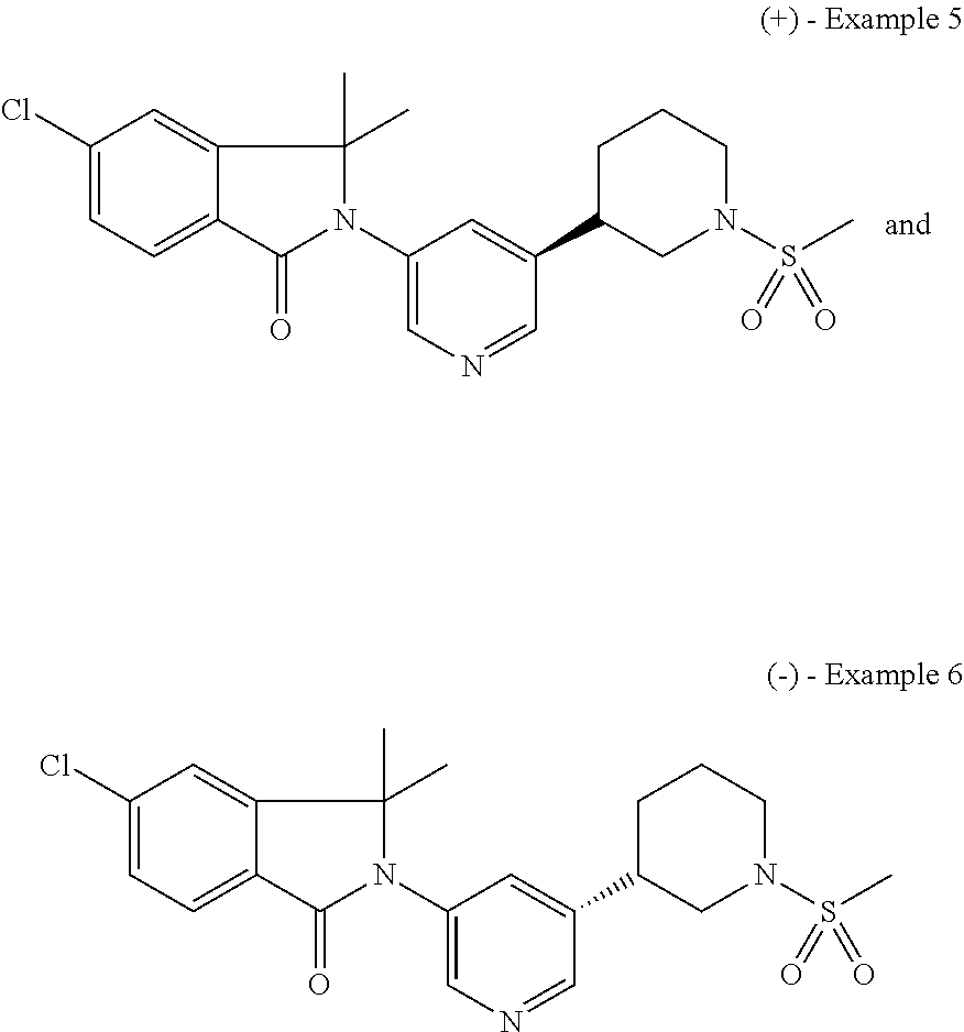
C1(Cl)=CC=C2C(=C1)C(C)(C)N(C1=CN=CC(C3CN(S(C)(=O)=O)CCC3)=C1)C2=O.C1(Cl)=CC=C2C(=C1)C(C)(C)N(C1=CN=CC(C3CN(S(C)(=O)=O)CCC3)=C1)C2=O
